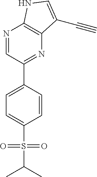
N1=CC(C2=CC=C(S(C(C)C)(=O)=O)C=C2)=NC2=C1NC=C2C#C
